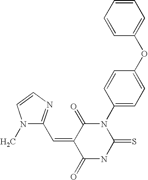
C1=CC=CC(OC2=CC=C(N3C(=O)C(=CC4=NC=CN4C)C(=O)NC3=S)C=C2)=C1
